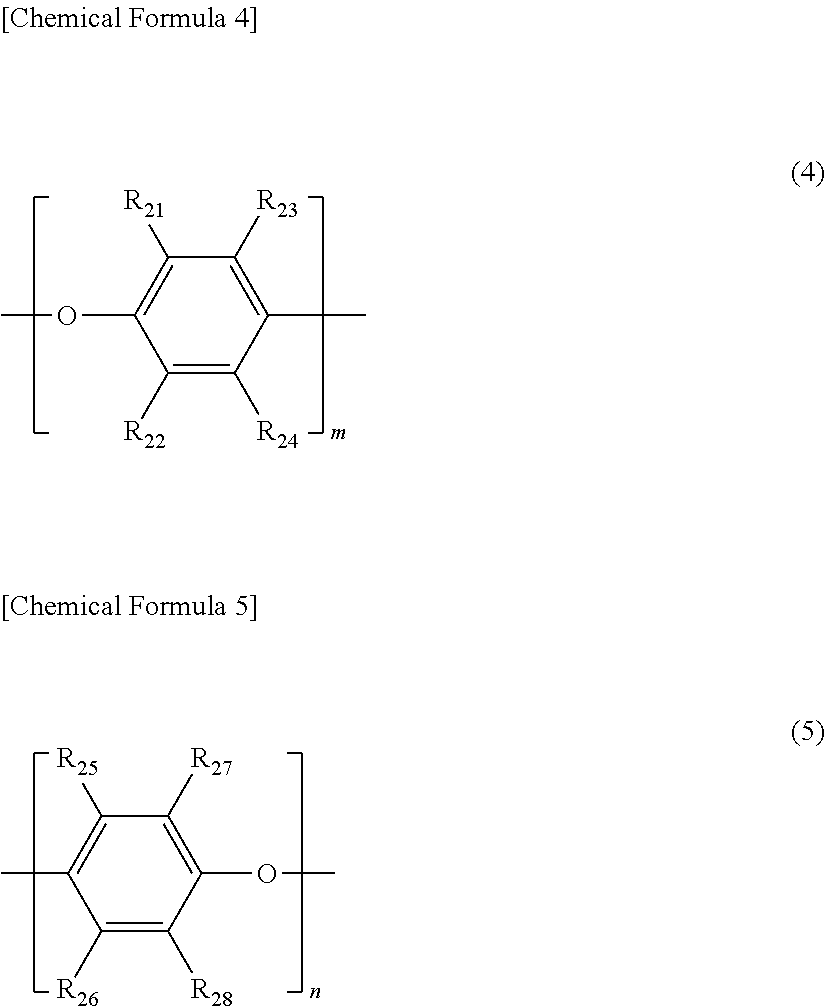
C1([R22])=C([R24])C(C)=C([R23])C([R21])=C1OC.C1([R26])=C([R28])C(OC)=C([R27])C([R25])=C1C
